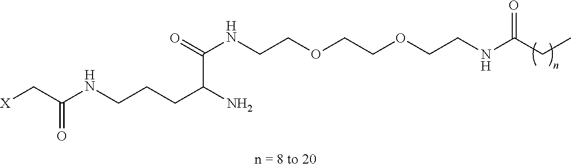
[X]CC(NCCCC(N)C(NCCOCCOCCNC(=O)CC)=O)=O
